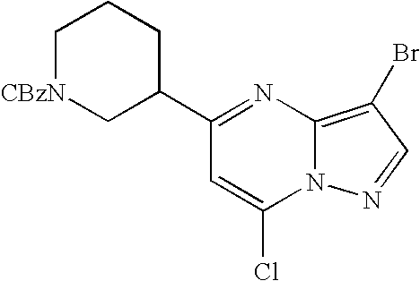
C1[CBzN]CC(C2=NC3=C(Br)C=NN3C(Cl)=C2)CC1
